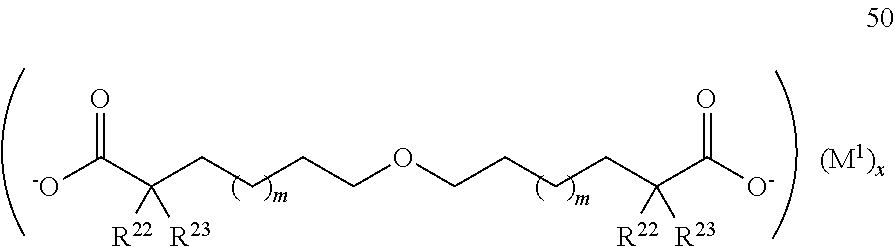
O(CCCCC(C([O-])=O)([R22])[R23])CCCCC(C([-O])=O)([R22])[R23]
